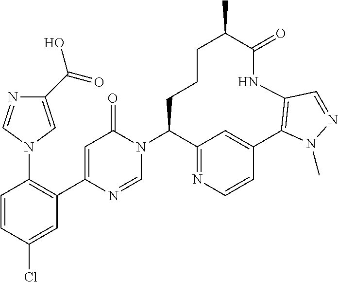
C1=CC(Cl)=CC(C2=CC(=O)N(C3C4=NC=CC(=C4)C4=C(NC(=O)C(C)CCC3)C=NN4C)C=N2)=C1N1C=C(C(=O)O)N=C1
